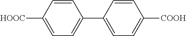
C1=CC([HOOC])=CC=C1C1=CC=C([COOH])C=C1
